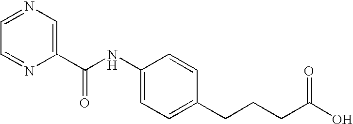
C1=NC(C(NC2=CC=C(CCCC(O)=O)C=C2)=O)=CN=C1
